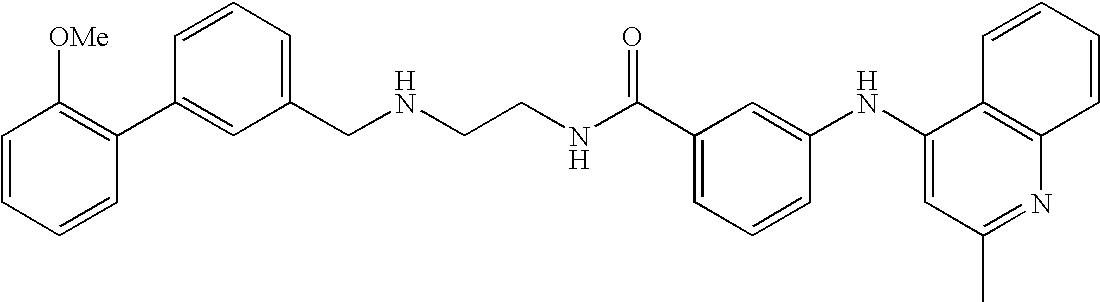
N(CCNC(C1=CC=CC(NC2=CC(C)=NC3=C2C=CC=C3)=C1)=O)CC1=CC=CC(C2=C([OMe])C=CC=C2)=C1
